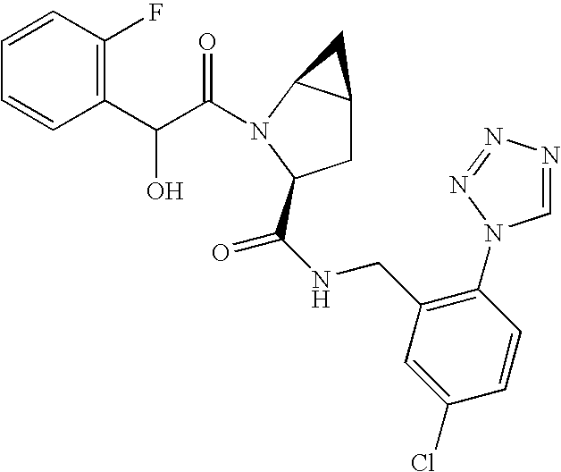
C1(C(C(=O)N2C3C(CC2C(NCC2=C(N4C=NN=N4)C=CC(Cl)=C2)=O)C3)O)=C(F)C=CC=C1
